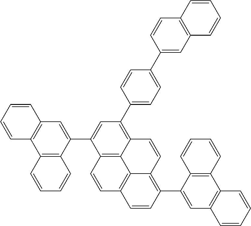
C12=C3C=CC4=C1C(=C(C1=CC5=C(C6=C1C=CC=C6)C=CC=C5)C=C4)C=CC2=C(C1=CC=C(C2=CC4=C(C=C2)C=CC=C4)C=C1)C=C3C1=CC2=C(C3=C1C=CC=C3)C=CC=C2
